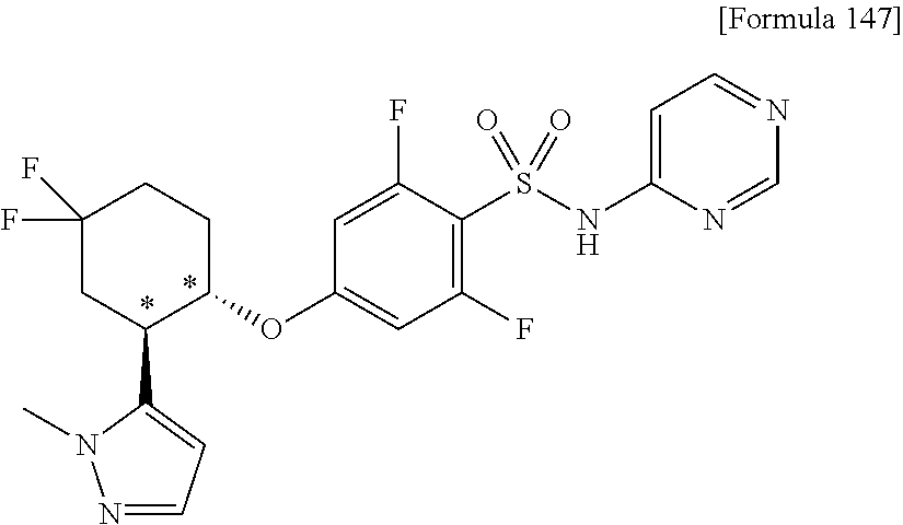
C1(OC2=CC(F)=C(S(NC3=CC=NC=N3)(=O)=O)C(F)=C2)CCC(F)(F)CC1C1=CC=NN1C
